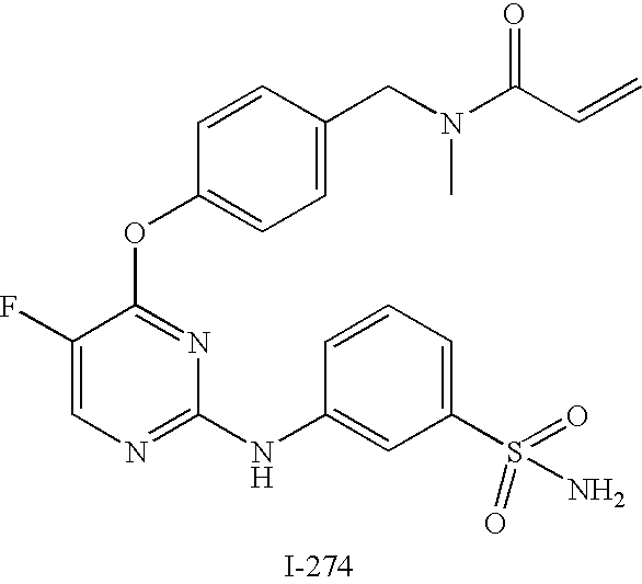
O(C1=NC(NC2=CC(S(N)(=O)=O)=CC=C2)=NC=C1F)C1=CC=C(CN(C(C=C)=O)C)C=C1
